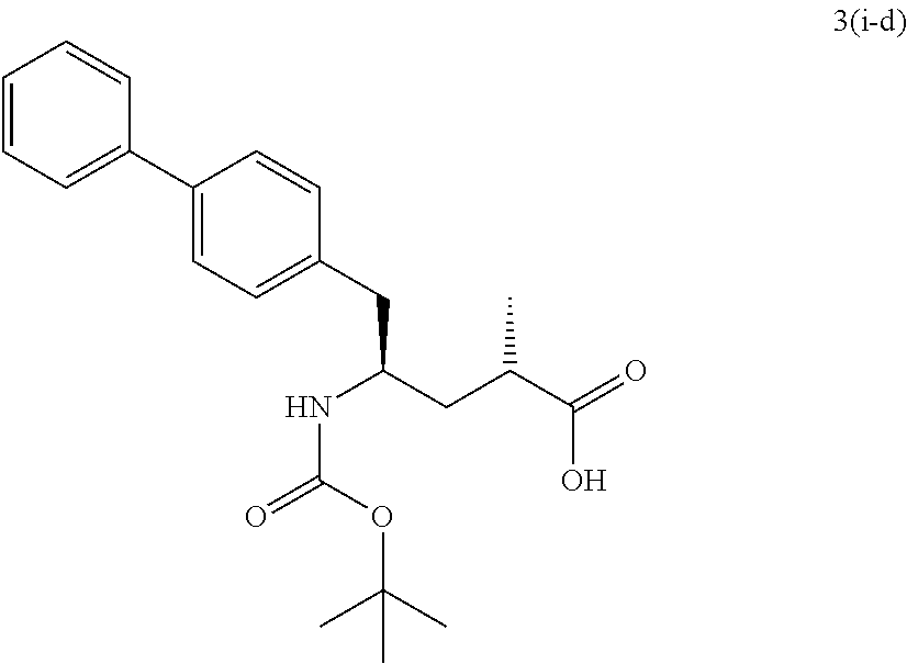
C1(C2=CC=C(CC(CC(C(=O)O)C)NC(=O)OC(C)(C)C)C=C2)=CC=CC=C1
